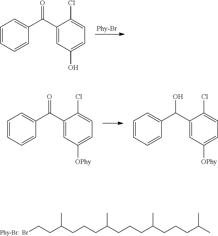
C1=CC=CC(C(C2=CC(O)=CC=C2Cl)=O)=C1.[Phy-Br].C1=CC=CC(C(C2=CC([OPhy])=CC=C2Cl)=O)=C1.C1=CC=CC(C(C2=CC([OPhy])=CC=C2Cl)O)=C1.[Phy-Br:].BrCCC(CCCC(CCCC(CCCC(C)C)C)C)C
